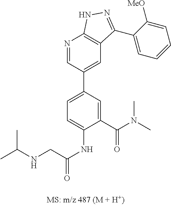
N1=CC(C2=CC=C(NC(=O)CNC(C)C)C(C(N(C)C)=O)=C2)=CC2=C1NN=C2C1=CC=CC=C1[MeO]
